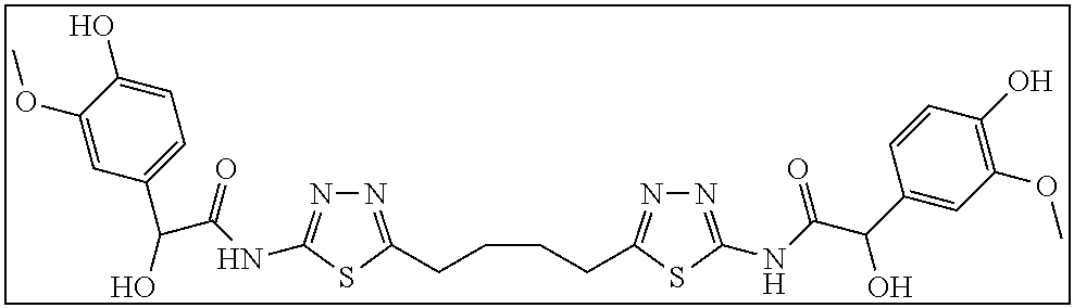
N1=C(CCCCC2=NN=C(NC(C(C3=CC(OC)=C(O)C=C3)O)=O)S2)SC(NC(C(C2=CC=C(O)C(OC)=C2)O)=O)=N1
